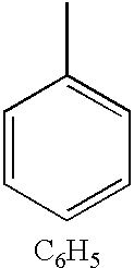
C1=CC=CC=C1C.[C6H5]
